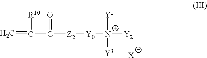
C=C(C(=O)[Z2][Y0][N+]([Y2])([Y1])[Y3])[R10].[X]
